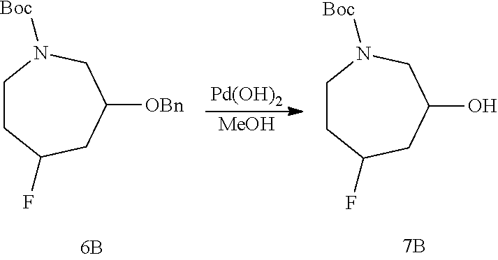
C1CC(F)CC(O)CN1[Boc].[7B].C1CC(F)CC([OBn])CN1[Boc].[Pd(OH)2].[MeOH]
